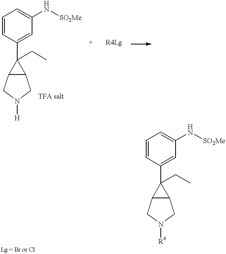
C1(C2(CC)C3C2CN([H])C3)=CC(N[SO2Me])=CC=C1.C1(C2(CC)C3C2CN([R4])C3)=CC(N[SO2Me])=CC=C1
